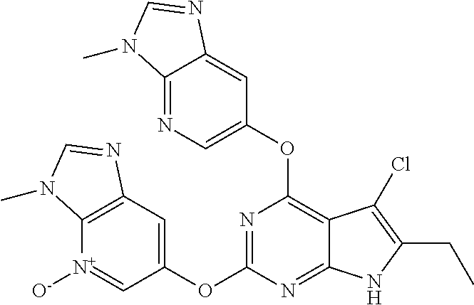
N1=C(OC2=CC3=C([N+]([O-])=C2)N(C)C=N3)N=C2C(=C1OC1=CN=C3C(=C1)N=CN3C)C(Cl)=C(CC)N2
